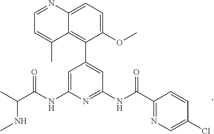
C1=C(NC(C(C)NC)=O)N=C(NC(=O)C2=NC=C(Cl)C=C2)C=C1C1=C2C(=CC=C1OC)N=CC=C2C
